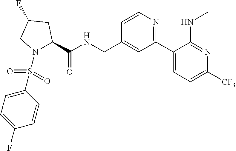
C1(C2=NC=CC(CNC(C3N(S(C4=CC=C(F)C=C4)(=O)=O)CC(F)C3)=O)=C2)=CC=C([CF3])N=C1NC
